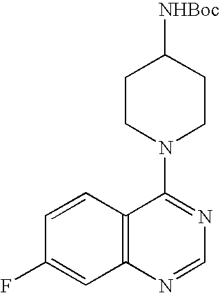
C1=CC2=C(C=C1F)N=CN=C2N1CCC([NHBoc])CC1
